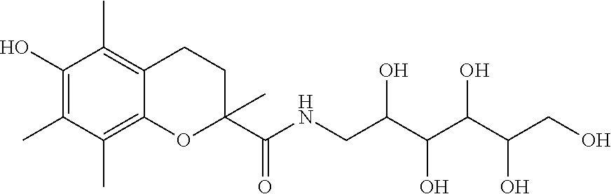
C1(O)=C(C)C(C)=C2C(=C1C)CCC(C(NCC(C(C(C(CO)O)O)O)O)=O)(C)O2
